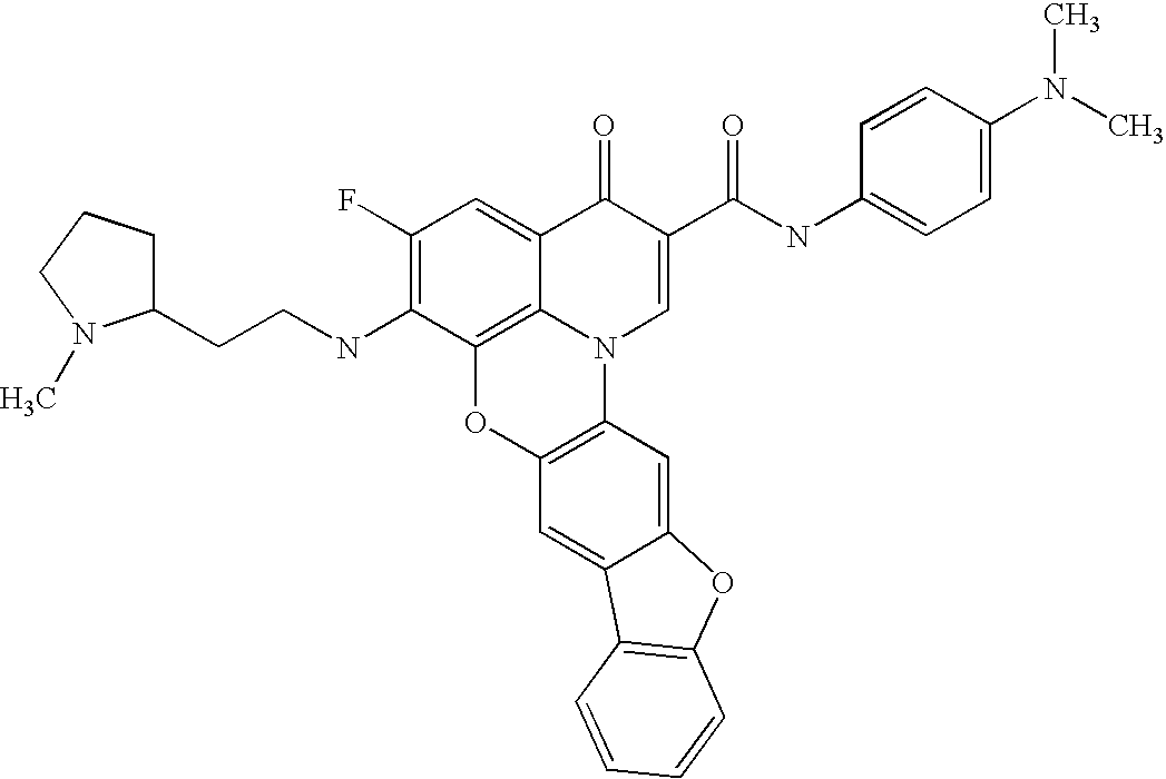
C1(F)=C(NCCC2CCCN2C)C2=C3C(=C1)C(=O)C(C(NC1=CC=C(N(C)C)C=C1)=O)=CN3C1=C(O2)C=C2C(=C1)OC1=C2C=CC=C1
